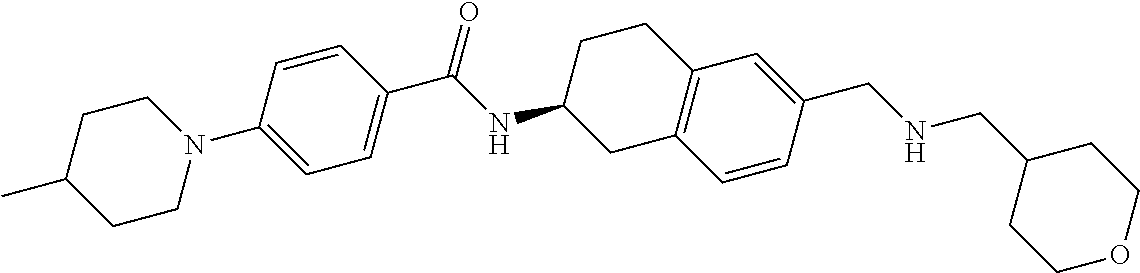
C1=CC(C(NC2CC3=C(CC2)C=C(CNCC2CCOCC2)C=C3)=O)=CC=C1N1CCC(C)CC1
